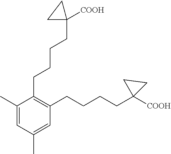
C1(CCCCC2([COOH])CC2)=C(CCCCC2([COOH])CC2)C=C(C)C=C1C
